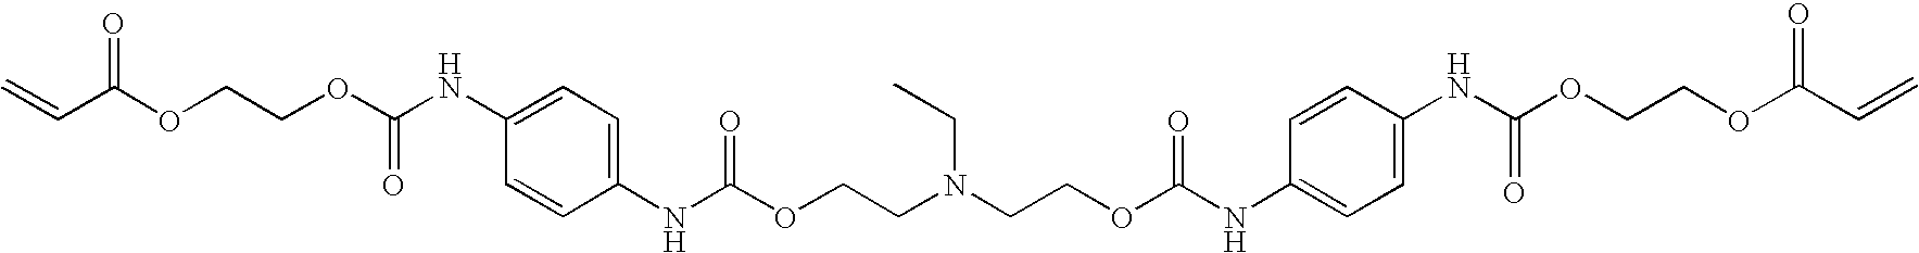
C(C(OCCOC(NC1=CC=C(NC(OCCN(CCOC(NC2=CC=C(NC(OCCOC(C=C)=O)=O)C=C2)=O)CC)=O)C=C1)=O)=O)=C
